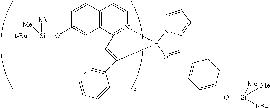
C12=C(C3=N(C=C1)[Ir]1(N4C=CC=C4C(C4=CC=C(O[Si]([Me])([t-Bu])[Me])C=C4)=O1)C(C1=CC=CC=C1)=C3)C=C(O[Si]([Me])([t-Bu])[Me])C=C2
